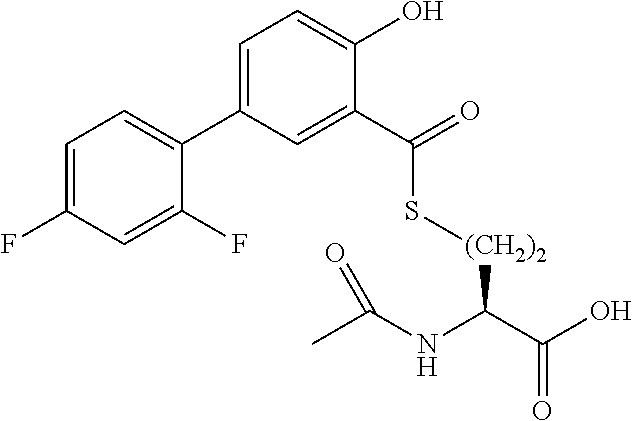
C1=C(F)C=C(F)C(C2=CC=C(O)C(C(=O)S[(CH2)2]C(C(=O)O)NC(C)=O)=C2)=C1
